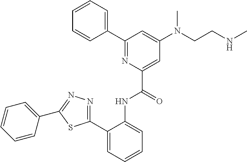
C1=CC=CC(C2=NC(C(=O)NC3=CC=CC=C3C3=NN=C(C4=CC=CC=C4)S3)=CC(N(CCNC)C)=C2)=C1
